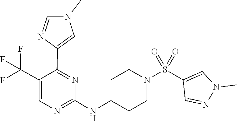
C1(NC2CCN(S(=O)(=O)C3=CN(C)N=C3)CC2)=NC=C(C(F)(F)F)C(C2=CN(C)C=N2)=N1
